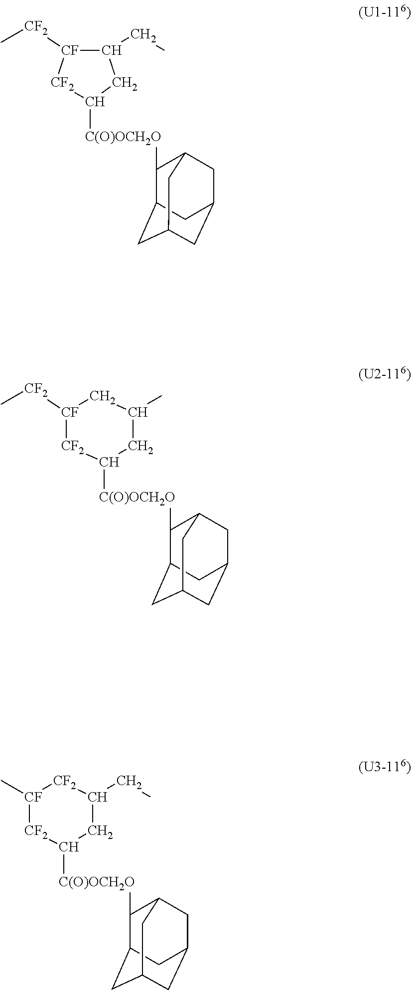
C1(CC)CC([C(O)OCH2O]C2C3CC4CC(CC2C4)C3)[CF2][CF]1[CF2]C.[CF2]1C([C(O)OCH2O]C2C3CC4CC(CC2C4)C3)CC(C)C[CF]1[CF2]C.[CF2]1C([C(O)OCH2O]C2C3CC4CC(CC2C4)C3)CC(CC)[CF2][CF]1C
